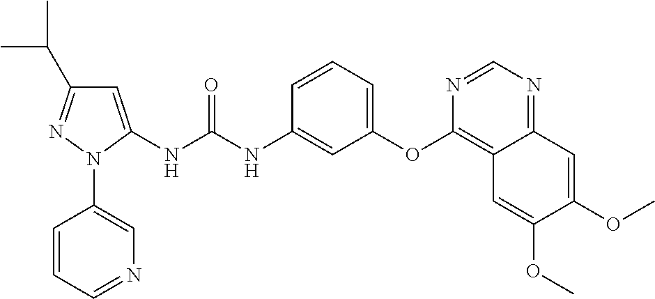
C1=C(NC(NC2=CC(OC3=C4C(=NC=N3)C=C(OC)C(OC)=C4)=CC=C2)=O)N(C2=CN=CC=C2)N=C1C(C)C
